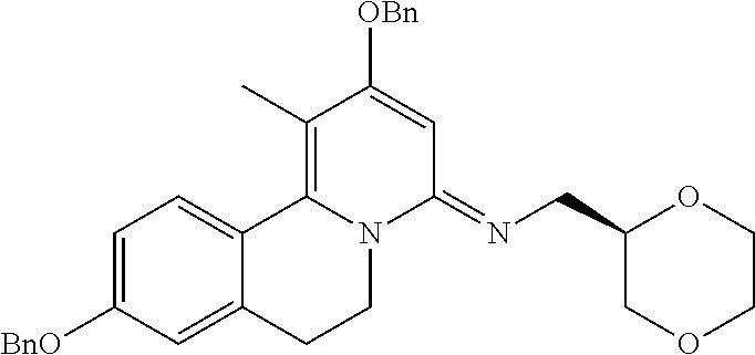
[BnO]C1=CC=C2C(=C1)CCN1C2=C(C)C([OBn])=CC1=NCC1COCCO1
